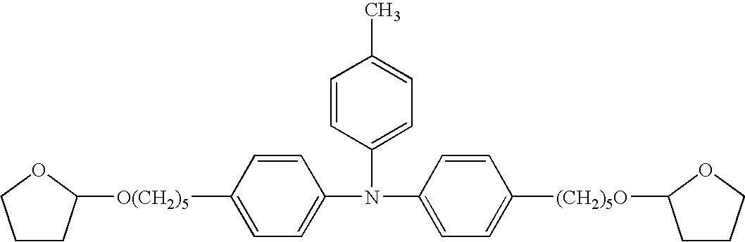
C1=C([O(CH2)5]C2CCCO2)C=CC(N(C2=CC=C([(CH2)5O]C3CCCO3)C=C2)C2=CC=C(C)C=C2)=C1
